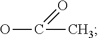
OC(C)=O
